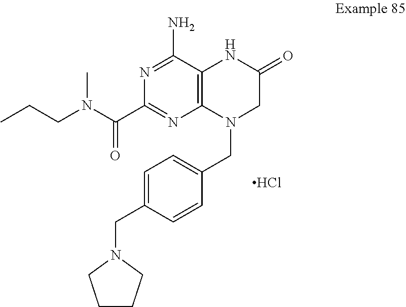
C(C1=NC2=C(C(N)=N1)NC(=O)CN2CC1=CC=C(CN2CCCC2)C=C1)(N(CCC)C)=O.Cl
